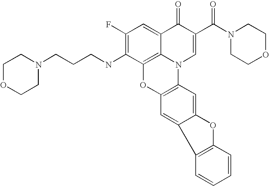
C1(F)=C(NCCCN2CCOCC2)C2=C3C(=C1)C(=O)C(C(N1CCOCC1)=O)=CN3C1=C(O2)C=C2C(=C1)OC1=C2C=CC=C1
